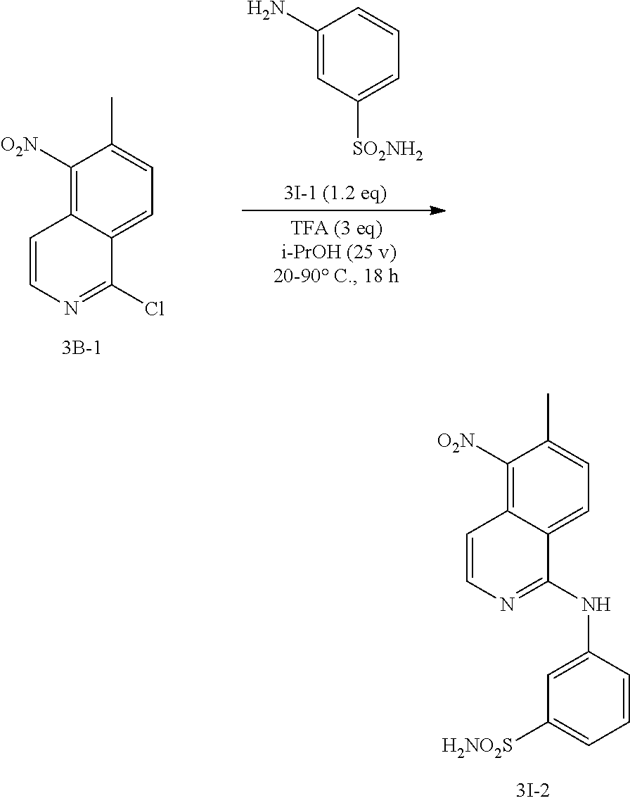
C1([O2N])=C2C(=CC=C1C)C(Cl)=NC=C2.C1(N)=CC([SO2NH2])=CC=C1.C1([O2N])=C2C(=CC=C1C)C(NC1=CC([H2NO2S])=CC=C1)=NC=C2
